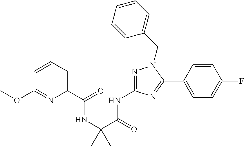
N(C(=O)C(C)(NC(=O)C1=CC=CC(OC)=N1)C)C1=NN(CC2=CC=CC=C2)C(C2=CC=C(F)C=C2)=N1
